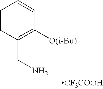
C1=CC(CN)=C([O(i-Bu)])C=C1.[CF3COOH]
